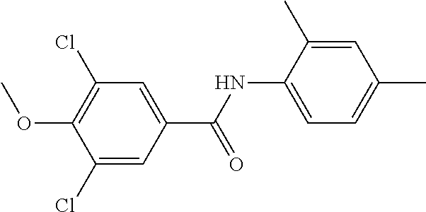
C1(Cl)=C(OC)C(Cl)=CC(C(=O)NC2=CC=C(C)C=C2C)=C1
